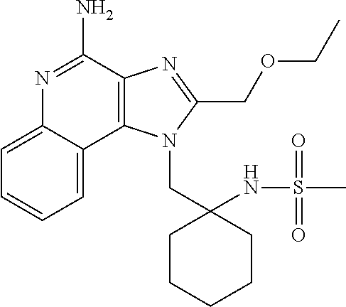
C12=C(C(N)=NC3=CC=CC=C13)N=C(COCC)N2CC1(NS(C)(=O)=O)CCCCC1
